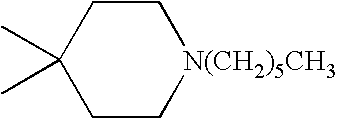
C1CC(C)(C)CC[N(CH2)5CH3]1
